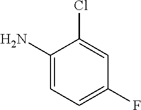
C1(N)=CC=C(F)C=C1Cl
